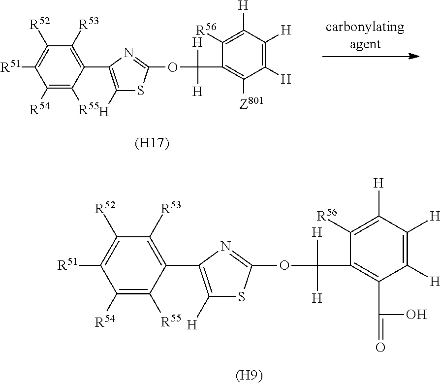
C1([R54])=C([R55])C(C2=C([H])SC(OC([H])([H])C3=C([Z801])C([H])=C([H])C([H])=C3[R56])=N2)=C([R53])C([R52])=C1[R51].[(H17)].C1([R54])=C([R55])C(C2=C([H])SC(OC([H])([H])C3=C(C(=O)O)C([H])=C([H])C([H])=C3[R56])=N2)=C([R53])C([R52])=C1[R51].[(H9)]
